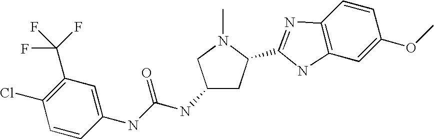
C1(NC(NC2=CC(C(F)(F)F)=C(Cl)C=C2)=O)CC(C2=NC3=C(C=C(OC)C=C3)N2)N(C)C1
